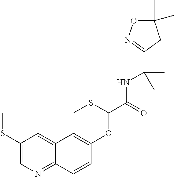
N1=C2C(=CC(SC)=C1)C=C(OC(C(NC(C)(C)C1=NOC(C)(C)C1)=O)SC)C=C2
